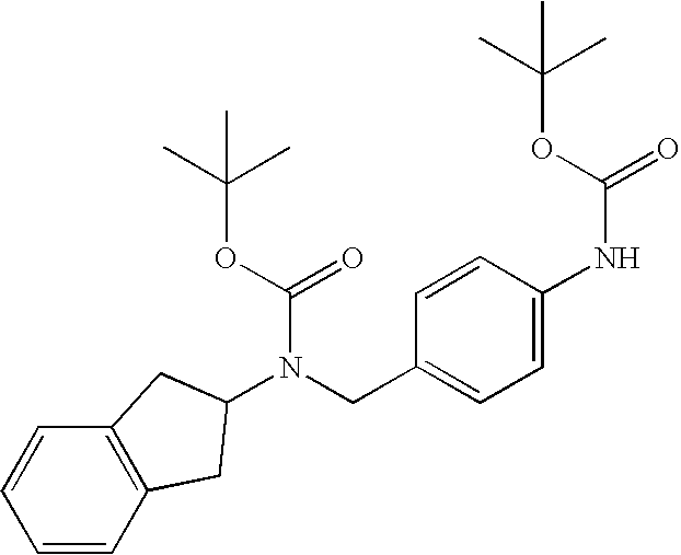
C1=CC2=C(C=C1)CC(N(CC1=CC=C(NC(=O)OC(C)(C)C)C=C1)C(=O)OC(C)(C)C)C2
